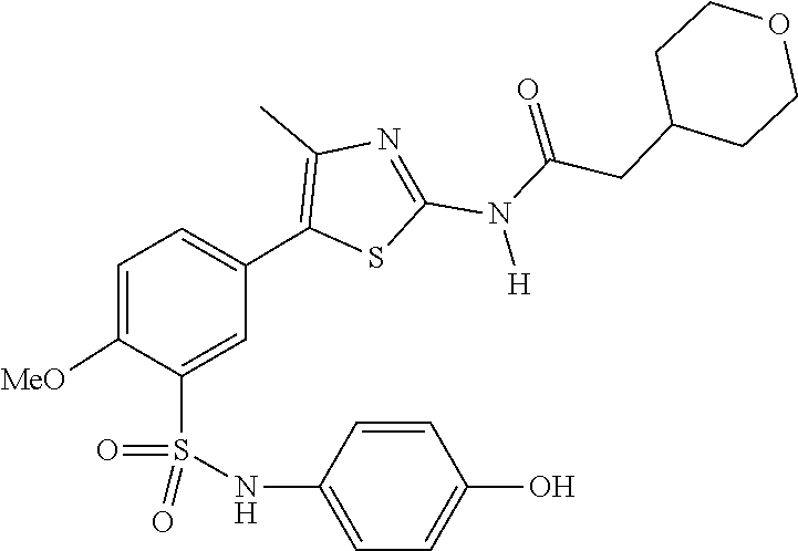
O=C(N(C1=NC(C)=C(C2=CC=C([MeO])C(S(=O)(NC3=CC=C(O)C=C3)=O)=C2)S1)[H])CC1CCOCC1
